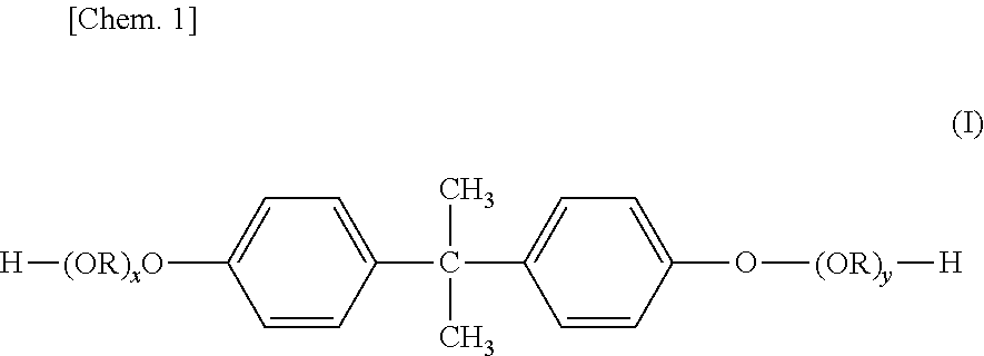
C1=CC(C(C)(C)C2=CC=C(O[(OR)y][H])C=C2)=CC=C1[(OR)xO][H]
